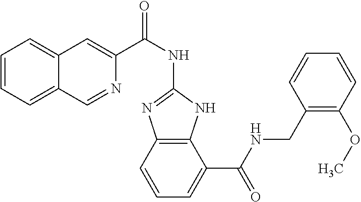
C1=CC=C2C(=C1)C=C(C(NC1=NC3=C(N1)C(C(NCC1=C(OC)C=CC=C1)=O)=CC=C3)=O)N=C2
